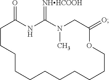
C1CCCCCCCCCCOC(=O)CN(C)C(=[NHHCOOH])NC1=O
